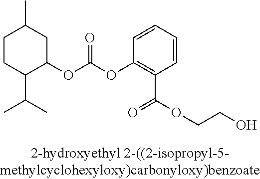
C1CC(C(C)C)C(OC(=O)OC2=C(C(=O)OCCO)C=CC=C2)CC1C
